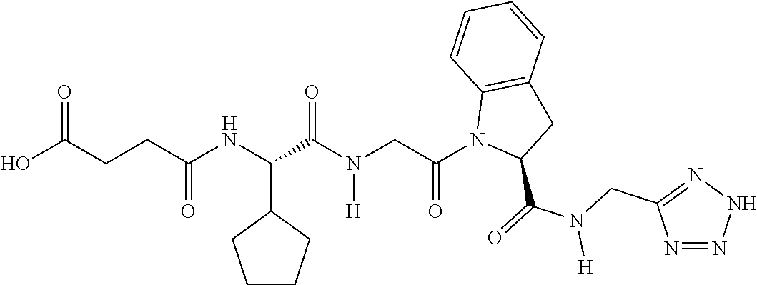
OC(CCC(NC(C(N(CC(N1C(C(=O)N(CC2=NNN=N2)[H])CC2=C1C=CC=C2)=O)[H])=O)C1CCCC1)=O)=O
